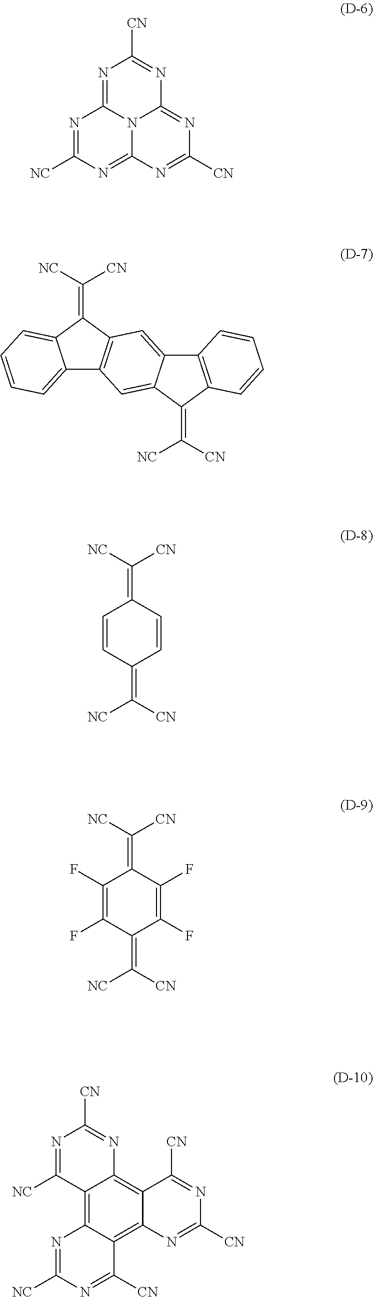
N1=C([NC])N=C2N3C1=NC([CN])=NC3=NC([CN])=N2.C12=CC=CC=C1C(=C([CN])[NC])C1=C2C=C2C(=C1)C1=C(C2=C([NC])[CN])C=CC=C1.C1=CC(=C([CN])[NC])C=CC1=C([CN])[NC].C1(F)=C(F)C(=C([CN])[NC])C(F)=C(F)C1=C([CN])[NC].C12=C3C(=C4C(=C1N=C([CN])N=C2[NC])C([CN])=NC([CN])=N4)C([CN])=NC([NC])=N3
